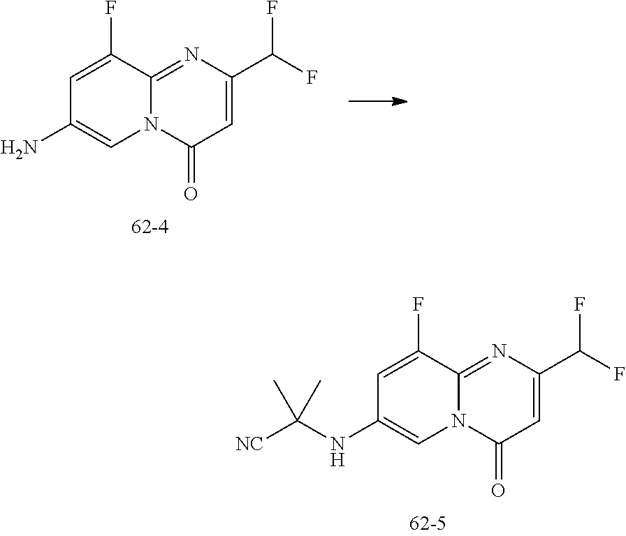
C1=C(F)C2=NC(C(F)F)=CC(=O)N2C=C1N.C1=C(F)C2=NC(C(F)F)=CC(=O)N2C=C1NC([NC])(C)C
